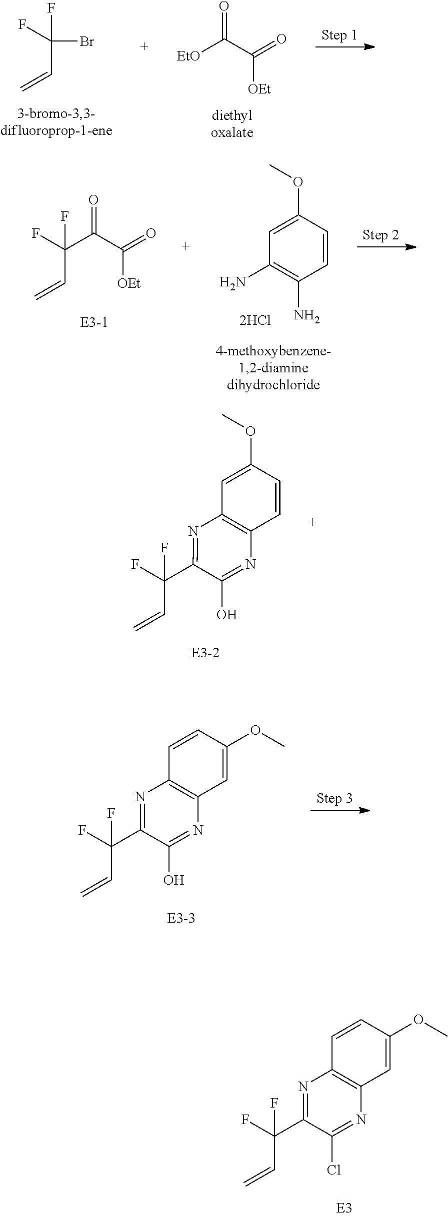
C1=CC2=C(C=C1OC)N=C(Cl)C(C(C=C)(F)F)=N2.C=CC(Br)(F)F.[EtO]C(C(=O)[OEt])=O.C=CC(F)(F)C(C(=O)[OEt])=O.C1(OC)=CC(N)=C(N)C=C1.C1(OC)=CC2=C(C=C1)N=C(O)C(C(C=C)(F)F)=N2.C1=CC2=C(C=C1OC)N=C(O)C(C(C=C)(F)F)=N2
